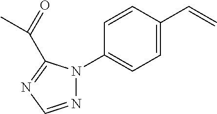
C1=C(C=C)C=CC(N2N=CN=C2C(=O)C)=C1
